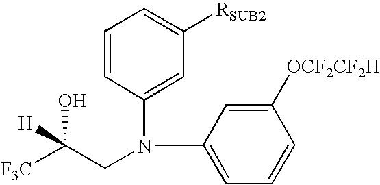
[F3C]C(CN(C1=CC([RSUB2])=CC=C1)C1=CC=CC([OCF2CF2H])=C1)(O)[H]
